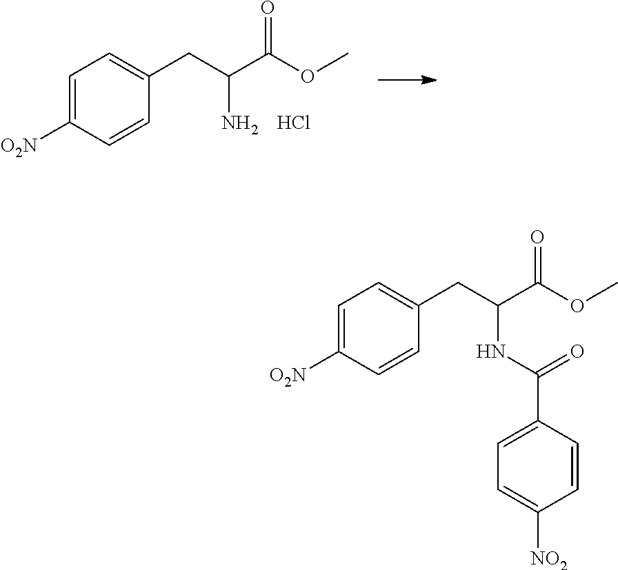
C1=C([O2N])C=CC(CC(C(OC)=O)NC(C2=CC=C([NO2])C=C2)=O)=C1.C1=C([O2N])C=CC(CC(C(OC)=O)N)=C1.Cl
